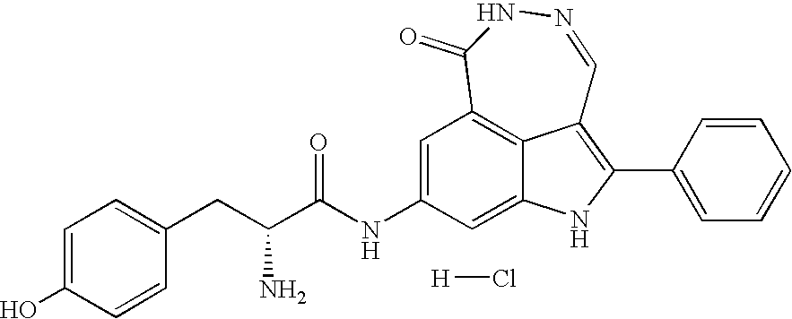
C1=C(NC(=O)C(N)CC2=CC=C(O)C=C2)C=C2NC(C3=CC=CC=C3)=C3C2=C1C(=O)NN=C3.[H]Cl
